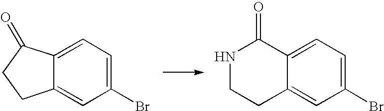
C1(Br)=CC=C2C(=C1)CCC2=O.C1(Br)=CC=C2C(=C1)CCNC2=O
